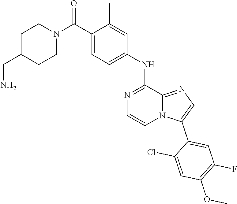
C1C(CN)CCN(C(C2=CC=C(NC3=NC=CN4C3=NC=C4C3=CC(F)=C(OC)C=C3Cl)C=C2C)=O)C1
